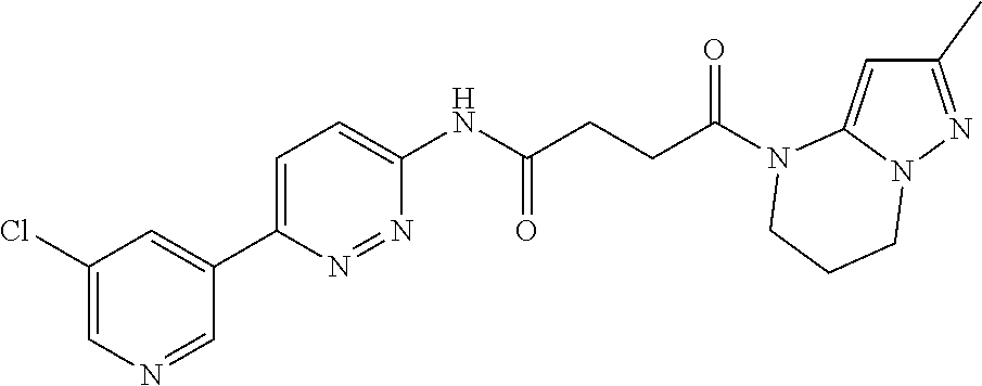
C1(C)=NN2C(=C1)N(C(CCC(NC1=CC=C(C3=CC(Cl)=CN=C3)N=N1)=O)=O)CCC2
